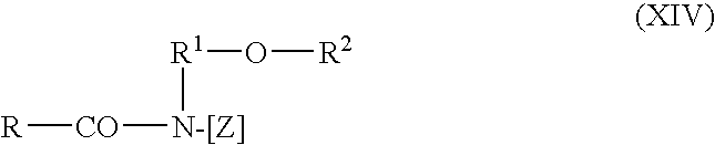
[R][CO][N-[Z]][R1]O[R2]
